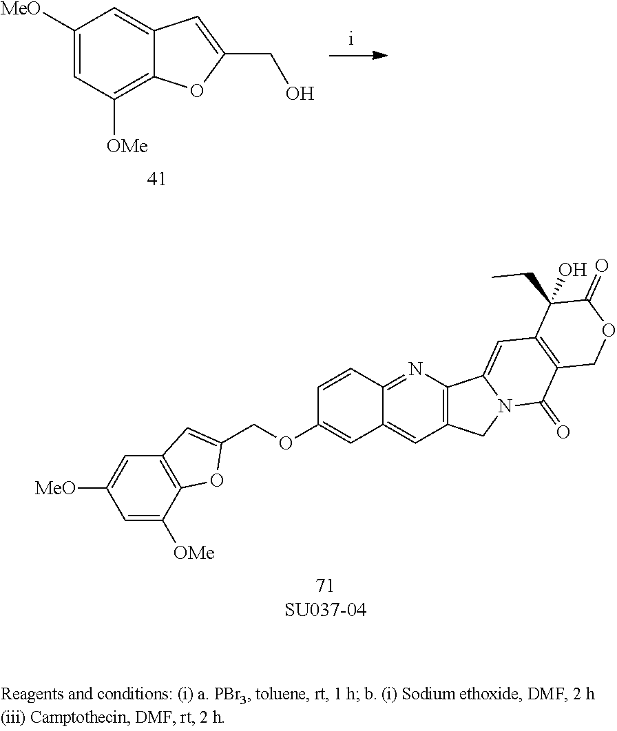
C12=C(C([OMe])=CC([MeO])=C1)OC(COC1=CC3=CC4=C(N=C3C=C1)C1=CC3=C(C(=O)N1C4)COC(=O)C3(CC)O)=C2.C1([MeO])=CC([OMe])=C2C(=C1)C=C(CO)O2
